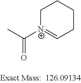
CC([N+]1=CCCCC1)=O
